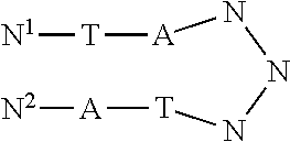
[A](NNN[T][A][N2])[T][N1]
